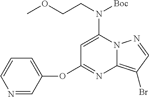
C1=C(N(CCOC)[Boc])N2C(=C(Br)C=N2)N=C1OC1=CC=CN=C1
